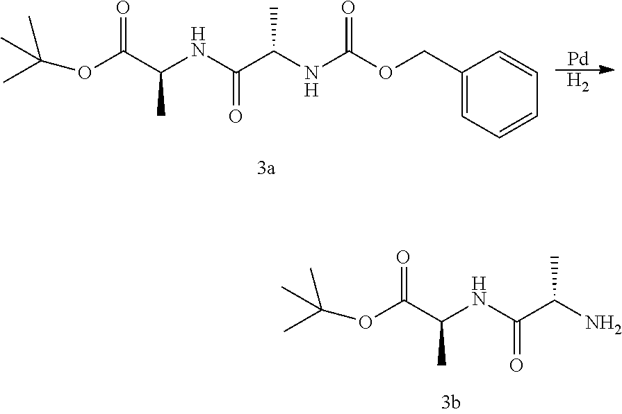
[Pd].[H2].C1(COC(NC(C(NC(C(OC(C)(C)C)=O)C)=O)C)=O)=CC=CC=C1.NC(C(NC(C(OC(C)(C)C)=O)C)=O)C
